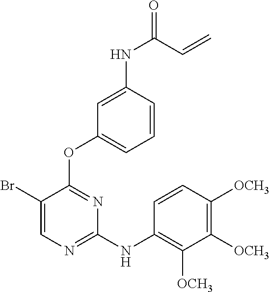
C1(Br)=CN=C(NC2=C([OCH3])C([OCH3])=C([OCH3])C=C2)N=C1OC1=CC=CC(NC(=O)C=C)=C1
